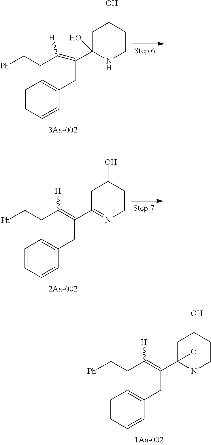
C1=CC=CC(CC(=C(CC[Ph])[H])C23N(CCC(O)C2)O3)=C1.C1=CC=CC(CC(C2(O)NCCC(O)C2)=C(CC[Ph])[H])=C1.C1=CC=CC(CC(=C(CC[Ph])[H])C2=NCCC(O)C2)=C1
